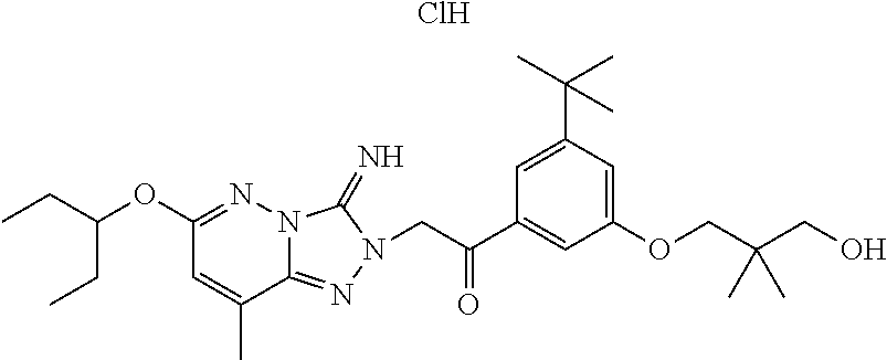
CCC(OC1=NN2C(=NN(CC(C3=CC(OCC(CO)(C)C)=CC(C(C)(C)C)=C3)=O)C2=N)C(C)=C1)CC.Cl
